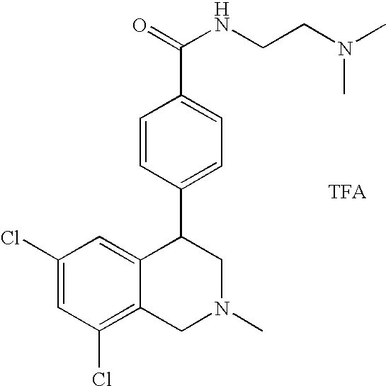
C1=CC(C2C3=CC(Cl)=CC(Cl)=C3CN(C)C2)=CC=C1C(NCCN(C)C)=O
